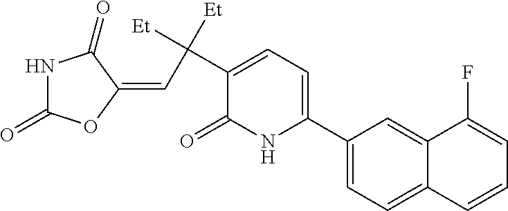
C1(C2=CC=C(C([Et])([Et])C=C3C(=O)NC(=O)O3)C(=O)N2)=CC=C2C(=C1)C(F)=CC=C2
